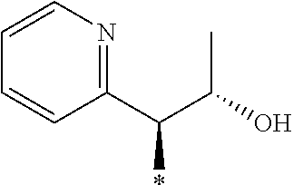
C1=CC=CC(C(C(C)O)*)=N1
